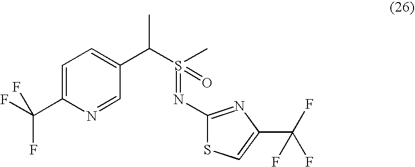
C1(N=S(C(C2=CC=C(C(F)(F)F)N=C2)C)(C)=O)=NC(C(F)(F)F)=CS1
